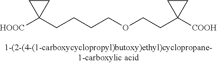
[HOOC]C1(CCCCOCCC2([COOH])CC2)CC1
